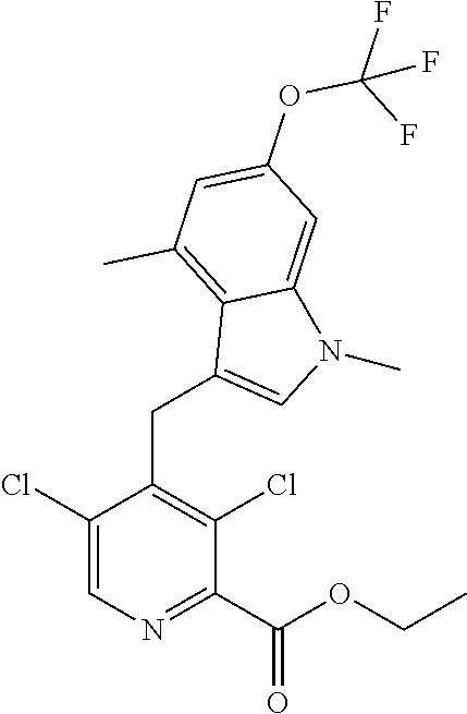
C1(C(OCC)=O)=NC=C(Cl)C(CC2=CN(C)C3=CC(OC(F)(F)F)=CC(C)=C32)=C1Cl
